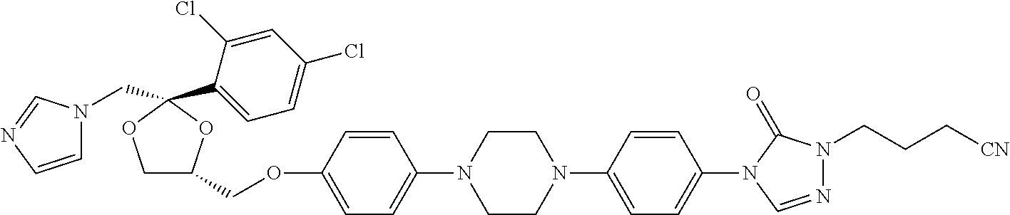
C1OC(C2=CC=C(Cl)C=C2Cl)(CN2C=CN=C2)OC1COC1=CC=C(N2CCN(C3=CC=C(N4C(=O)N(CCC[CN])N=C4)C=C3)CC2)C=C1
